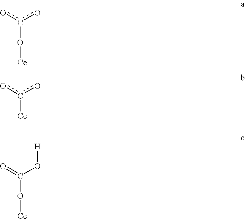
oc(o)O[Ce].oc(o)[Ce].O=C(O[H])O[Ce]
